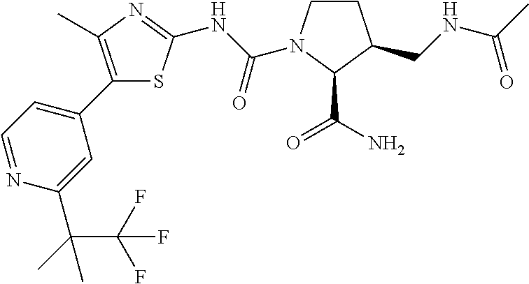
C1CN(C(NC2=NC(C)=C(C3=CC=NC(C(C)(C(F)(F)F)C)=C3)S2)=O)C(C(=O)N)C1CNC(C)=O
